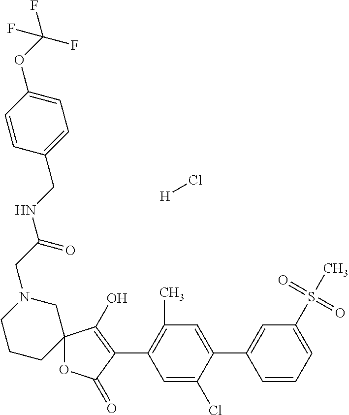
C1=C(Cl)C(C2=CC(S(C)(=O)=O)=CC=C2)=CC(C)=C1C1=C(O)C2(OC1=O)CN(CC(NCC1=CC=C(OC(F)(F)F)C=C1)=O)CCC2.[H]Cl
